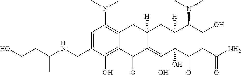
C1=C(CNC(CCO)C)C(O)=C2C(=C1N(C)C)CC1([H])C(=C(O)C3(O)C([H])(C1)C(N(C)C)C(O)=C(C(N)=O)C3=O)C2=O
